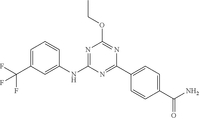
N1=C(C2=CC=C(C(=O)N)C=C2)N=C(OCC)N=C1NC1=CC(C(F)(F)F)=CC=C1
